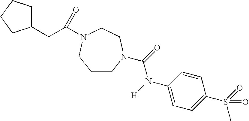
C1CN(C(=O)N([H])C2=CC=C(S(=O)(C)=O)C=C2)CCN(C(CC2CCCC2)=O)C1
